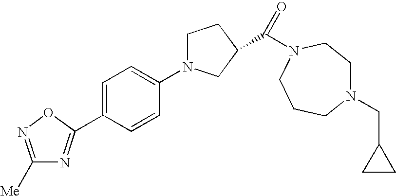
C1(C2=NC([Me])=NO2)=CC=C(N2CCC(C(=O)N3CCN(CC4CC4)CCC3)C2)C=C1
